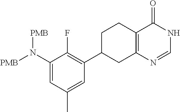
C1(N([PMB])[PMB])=CC(C)=CC(C2CC3=C(CC2)C(=O)NC=N3)=C1F
